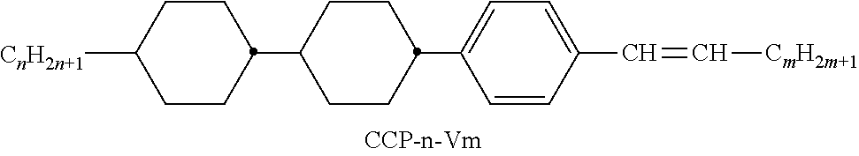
C1CC(C2CCC(C3=CC=C(C=C[CmH2m+1])C=C3)CC2)CCC1[CnH2n+1]
